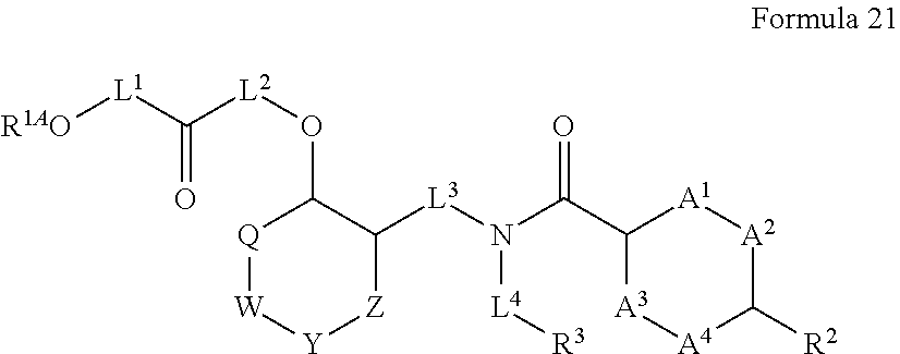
C1(O[L2]C([L1][R1AO])=O)[Q][W][Y][Z]C1[L3]N(C(C1[A3][A4]C([R2])[A2][A1]1)=O)[L4][R3]
